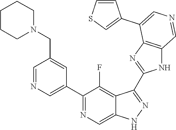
C1(C2=CN=CC(CN3CCCCC3)=C2)=NC=C2C(=C1F)C(C1=NC3=C(N1)C=NC=C3C1=CSC=C1)=NN2
